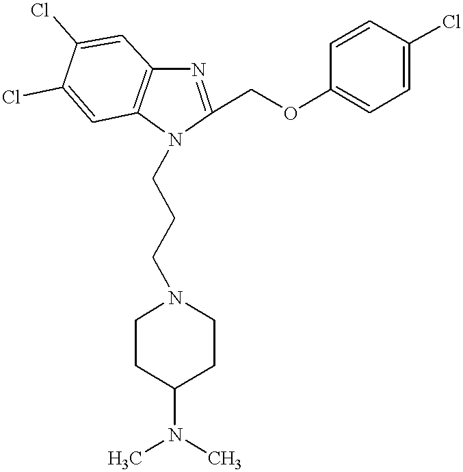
C1(COC2=CC=C(Cl)C=C2)=NC2=C(C=C(Cl)C(Cl)=C2)N1CCCN1CCC(N(C)C)CC1
